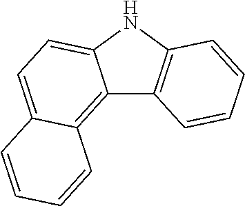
C12=C3C(=CC=C1NC1=C2C=CC=C1)C=CC=C3
